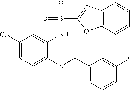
C1(Cl)=CC=C(SCC2=CC=CC(O)=C2)C(NS(C2=CC3=C(O2)C=CC=C3)(=O)=O)=C1
